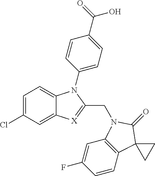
C12=CC=C(Cl)C=C1[X]=C(CN1C3=C(C=CC(F)=C3)C3(C1=O)CC3)N2C1=CC=C(C(O)=O)C=C1
